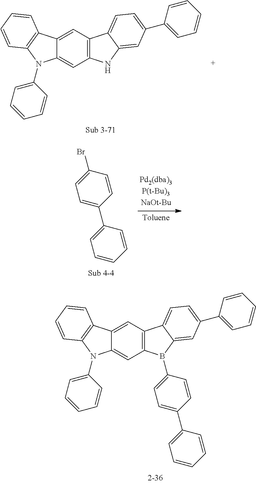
C1=C2C(=CC3=C1C1=CC=C(C4=CC=CC=C4)C=C1N3)N(C1=CC=CC=C1)C1=C2C=CC=C1.C1=C2C(=CC3=C1C1=CC=C(C4=CC=CC=C4)C=C1B3C1=CC=C(C3=CC=CC=C3)C=C1)N(C1=CC=CC=C1)C1=C2C=CC=C1.C1=C(C2=CC=CC=C2)C=CC(Br)=C1
